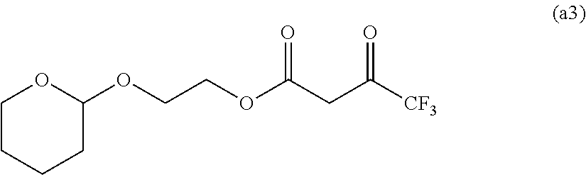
C1CCCC(OCCOC(CC([CF3])=O)=O)O1
